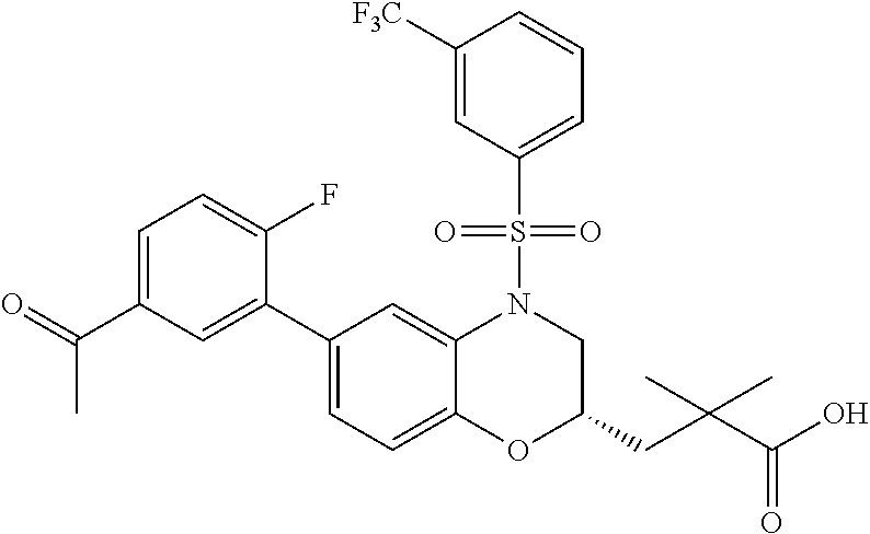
C1(C2=CC(C(C)=O)=CC=C2F)=CC=C2C(=C1)N(S(C1=CC=CC([F3C])=C1)(=O)=O)CC(CC(C(O)=O)(C)C)O2
